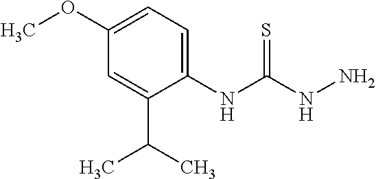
C1(NC(NN)=S)=CC=C(OC)C=C1C(C)C
